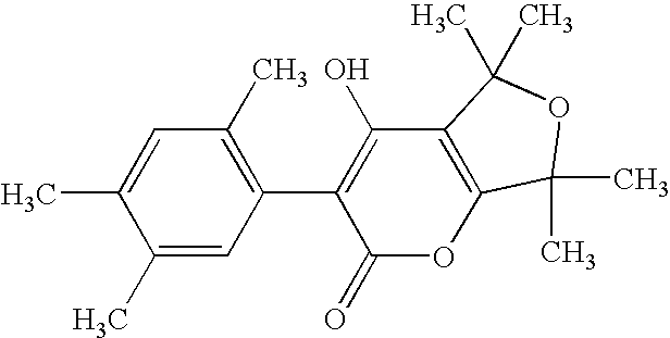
C1(C2=C(O)C3=C(OC2=O)C(C)(C)OC3(C)C)=C(C)C=C(C)C(C)=C1
